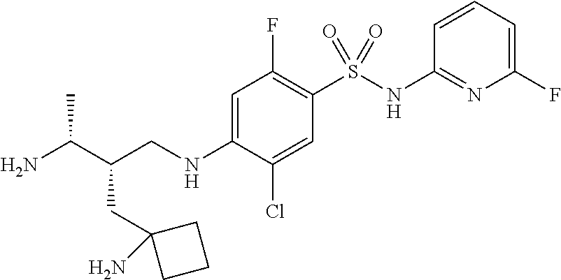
C(CNC1=CC(F)=C(S(NC2=NC(F)=CC=C2)(=O)=O)C=C1Cl)(C(N)C)CC1(N)CCC1
